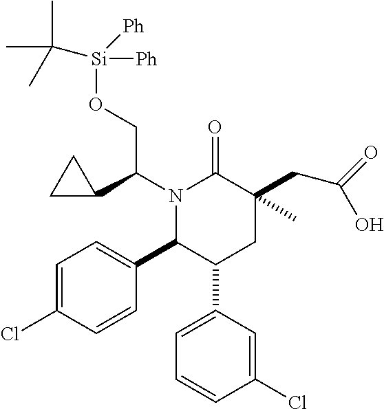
N1(C(C2CC2)CO[Si]([Ph])([Ph])C(C)(C)C)C(C2=CC=C(Cl)C=C2)C(C2=CC=CC(Cl)=C2)CC(CC(=O)O)(C)C1=O
